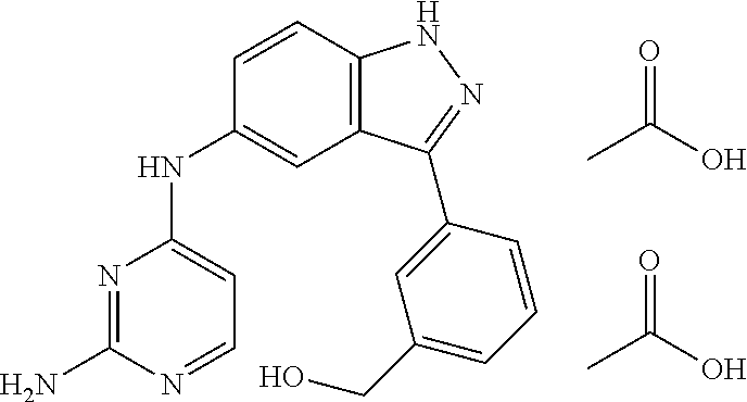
N1=C(N)N=CC=C1NC1=CC2=C(C=C1)NN=C2C1=CC(CO)=CC=C1.CC(O)=O.CC(O)=O
